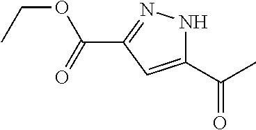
C1(C(C)=O)=CC(C(=O)OCC)=NN1
